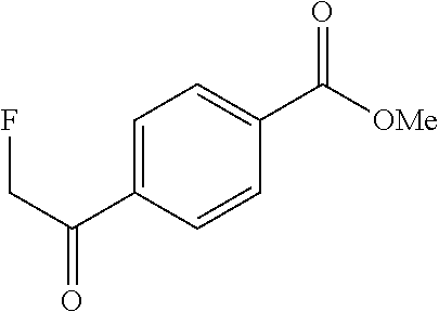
C1=C(C(=O)CF)C=CC(C(=O)[OMe])=C1
